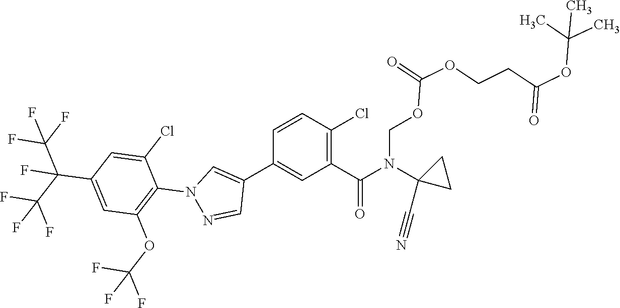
C1=CC(Cl)=C(C(N(C2(C#N)CC2)COC(=O)OCCC(=O)OC(C)(C)C)=O)C=C1C1=CN(C2=C(OC(F)(F)F)C=C(C(C(F)(F)F)(C(F)(F)F)F)C=C2Cl)N=C1
